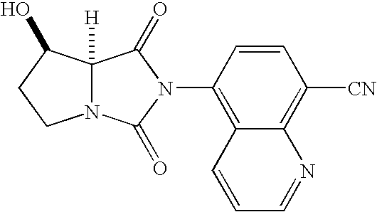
N12C([H])(C(O)CC1)C(=O)N(C1=C3C(=C([CN])C=C1)N=CC=C3)C2=O
